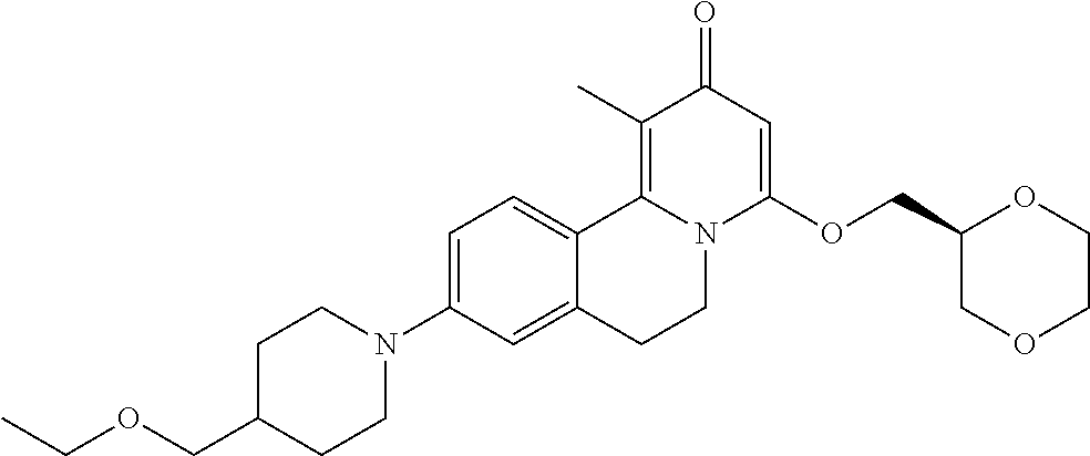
C1=C(N2CCC(COCC)CC2)C=C2C(=C1)C1=C(C)C(=O)C=C(OCC3COCCO3)N1CC2
